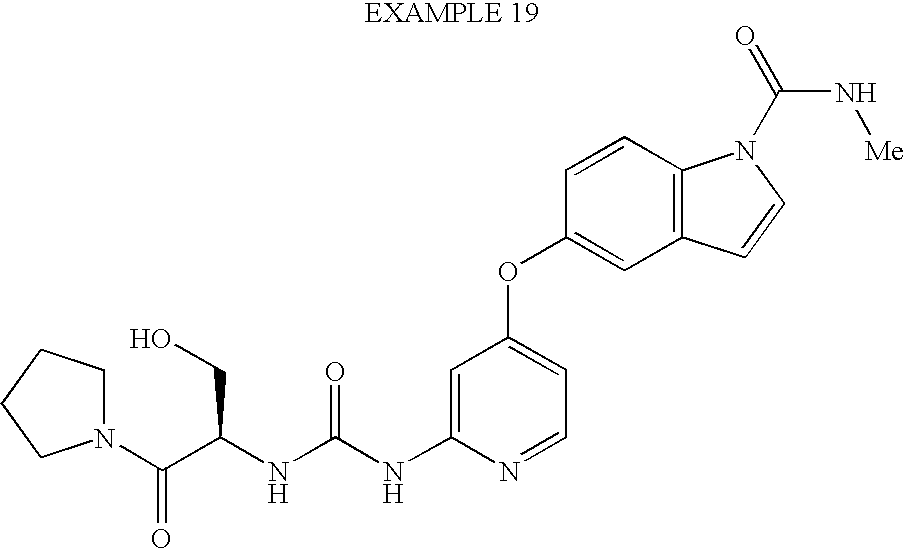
N(C(NC1=CC(OC2=CC3=C(C=C2)N(C(=O)N[Me])C=C3)=CC=N1)=O)C(C(N1CCCC1)=O)CO
